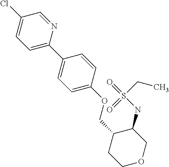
C1(C2=CC=C(OCC3CCOCC3NS(CC)(=O)=O)C=C2)=CC=C(Cl)C=N1
